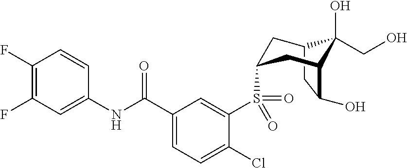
C12CC(O)C(CC(S(C3=CC(C(NC4=CC(F)=C(F)C=C4)=O)=CC=C3Cl)(=O)=O)C1)C2(O)CO
